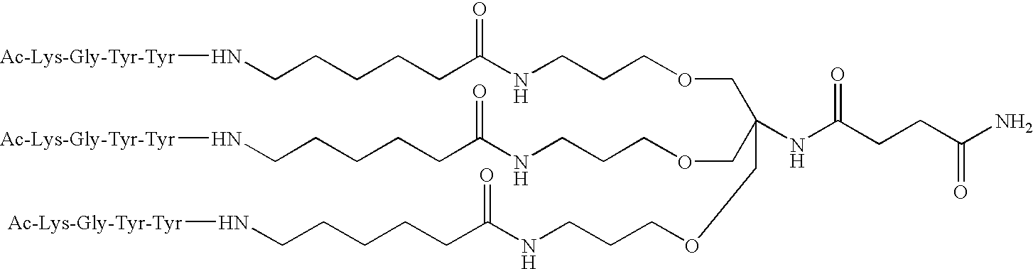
C(COCCCNC(CCCCCN[Ac-Lys-Gly-Tyr-Tyr])=O)(COCCCNC(CCCCCN[Ac-Lys-Gly-Tyr-Tyr])=O)(COCCCNC(CCCCCN[Ac-Lys-Gly-Tyr-Tyr])=O)NC(CCC(N)=O)=O
